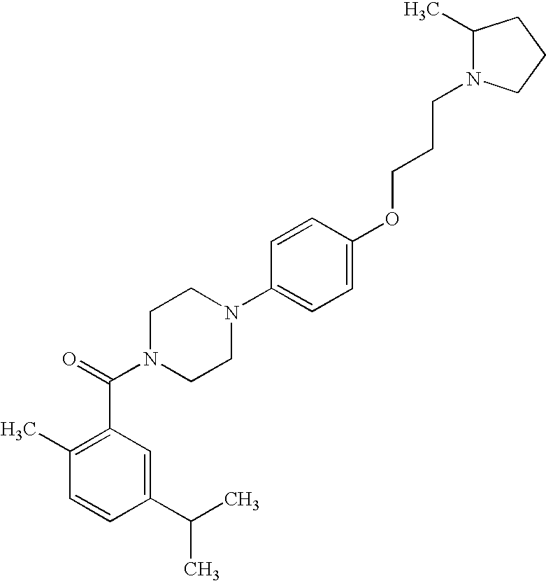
C1=CC(C(C)C)=CC(C(N2CCN(C3=CC=C(OCCCN4C(C)CCC4)C=C3)CC2)=O)=C1C
